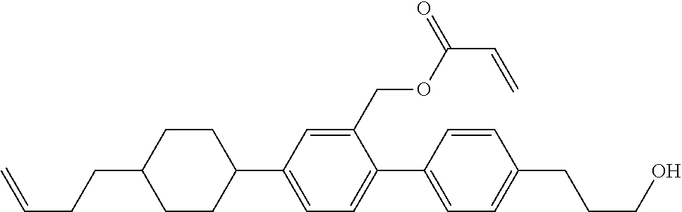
C1CC(CCC=C)CCC1C1=CC=C(C2=CC=C(CCCO)C=C2)C(COC(C=C)=O)=C1
